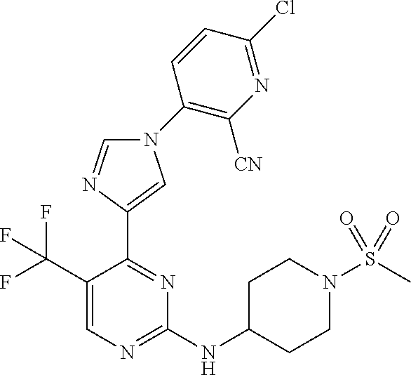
C1(NC2CCN(S(C)(=O)=O)CC2)=NC=C(C(F)(F)F)C(C2=CN(C3=C([CN])N=C(Cl)C=C3)C=N2)=N1
